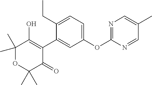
C1(C2=CC(OC3=NC=C(C)C=N3)=CC=C2CC)=C(O)C(C)(C)OC(C)(C)C1=O
